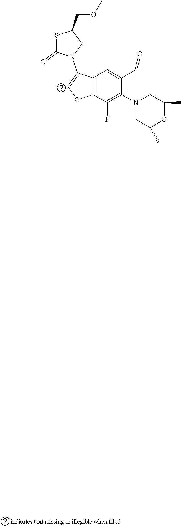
S1C(=O)N(C2=COC3=C2C=C(C=O)C(N2CC(C)OC(C)C2)=C3F)CC1COC
